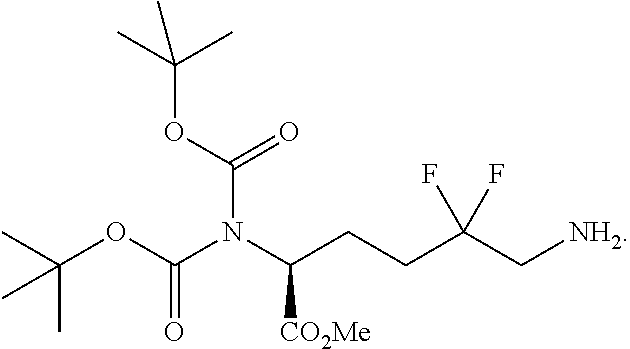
C(CCC(C[NH2])(F)F)(N(C(OC(C)(C)C)=O)C(=O)OC(C)(C)C)[CO2Me]
